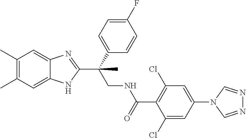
C1(C)=C(C)C=C2C(=C1)NC(C(CNC(C1=C(Cl)C=C(N3C=NN=C3)C=C1Cl)=O)(C1=CC=C(F)C=C1)C)=N2
